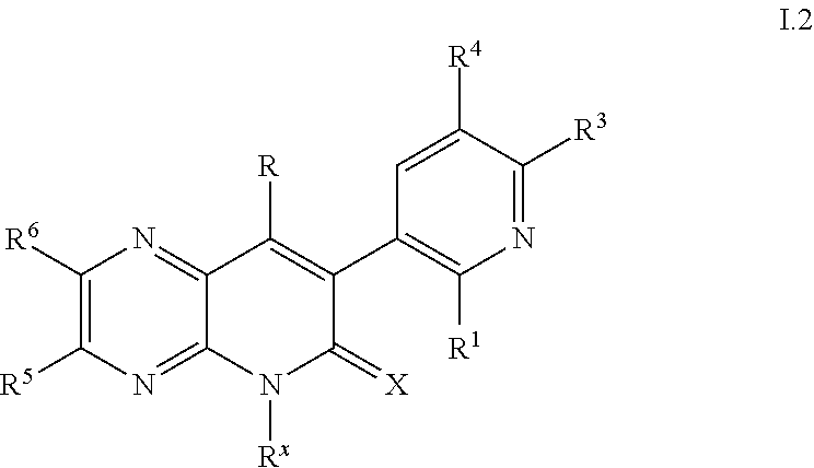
C1([R6])=C([R5])N=C2C(=N1)C([R])=C(C1=C([R1])N=C([R3])C([R4])=C1)C(=[X])N2[Rx]
